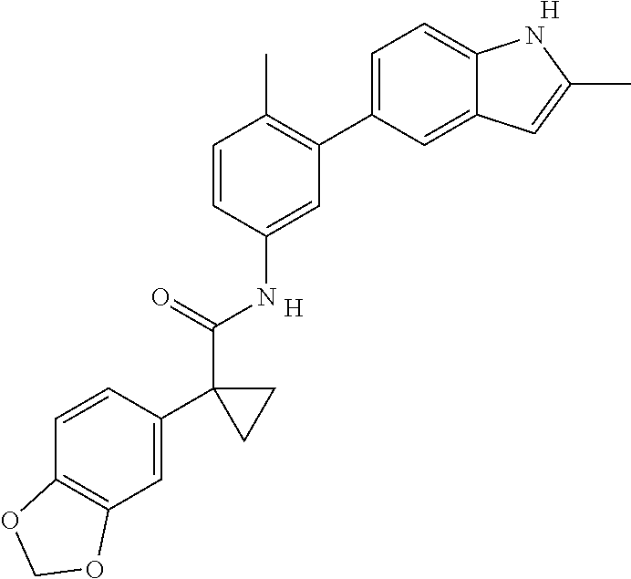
C1=C(C2=C(C)C=CC(NC(=O)C3(C4=CC5=C(C=C4)OCO5)CC3)=C2)C=C2C(=C1)NC(C)=C2.[H].[H]
